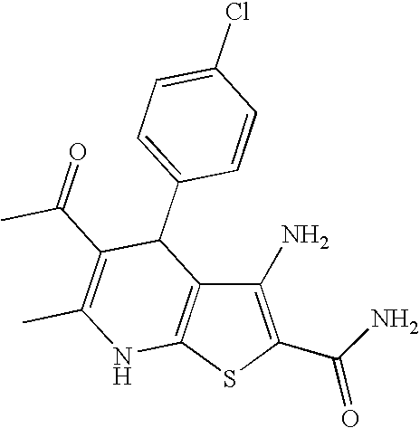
C1(N)=C(C(N)=O)SC2=C1C(C1=CC=C(Cl)C=C1)C(C(=O)C)=C(C)N2
